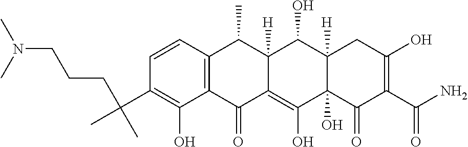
C1=CC2=C(C(O)=C1C(C)(CCCN(C)C)C)C(=O)C1=C(O)C3(O)C([H])(C(O)C1([H])C2C)CC(O)=C(C(N)=O)C3=O
